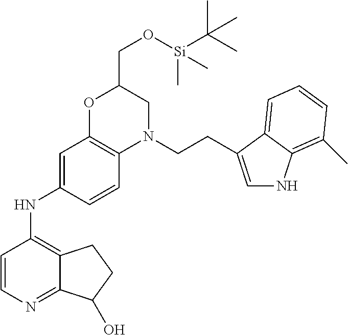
C1=CN=C2C(=C1NC1=CC3=C(C=C1)N(CCC1=CNC4=C(C)C=CC=C41)CC(CO[Si](C)(C(C)(C)C)C)O3)CCC2O
